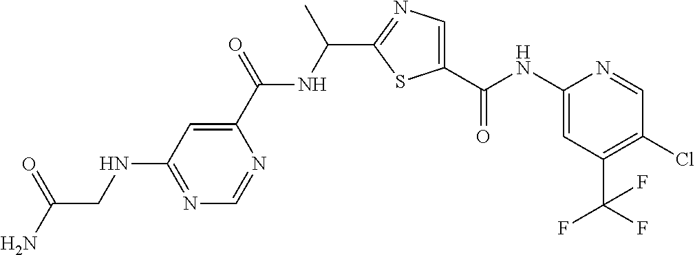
N(C1=NC=NC(C(=O)NC(C)C2=NC=C(C(=O)NC3=CC(C(F)(F)F)=C(Cl)C=N3)S2)=C1)CC(N)=O
